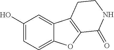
C1(O)=CC=C2C(=C1)C1=C(O2)C(=O)NCC1
